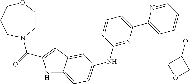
N1C2=CC=C(NC3=NC(C4=CC(OC5COC5)=CC=N4)=CC=N3)C=C2C=C1C(N1CCOCCC1)=O
